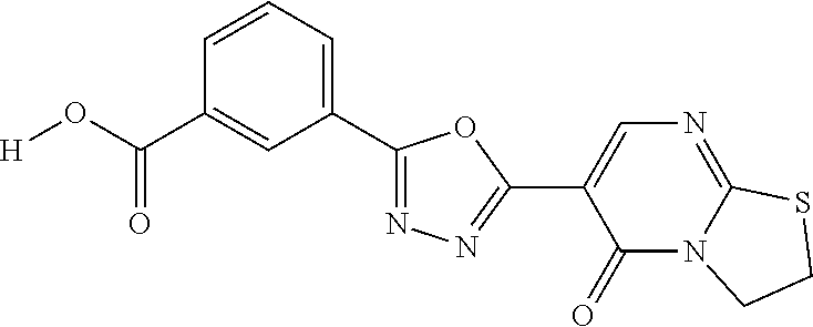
[H]OC(C1=CC(C2=NN=C(C3=CN=C4N(C3=O)CCS4)O2)=CC=C1)=O
